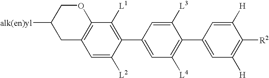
C1(C2=CC([L4])=C(C3=CC([H])=C([R2])C([H])=C3)C([L3])=C2)=C([L1])C2=C(C=C1[L2])CC([alk(en)yl])CO2
